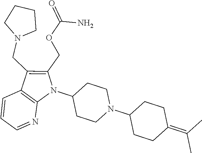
C1=CC2=C(N=C1)N(C1CCN(C3CCC(=C(C)C)CC3)CC1)C(COC(=O)N)=C2CN1CCCC1
